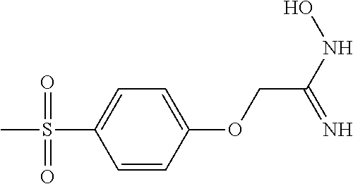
C(OC1=CC=C(S(C)(=O)=O)C=C1)C(NO)=N
